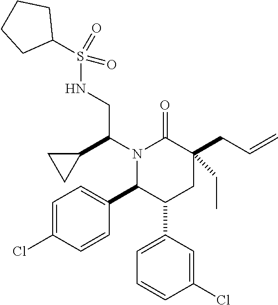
N1(C(C2CC2)CNS(C2CCCC2)(=O)=O)C(C2=CC=C(Cl)C=C2)C(C2=CC=CC(Cl)=C2)CC(CC=C)(CC)C1=O
